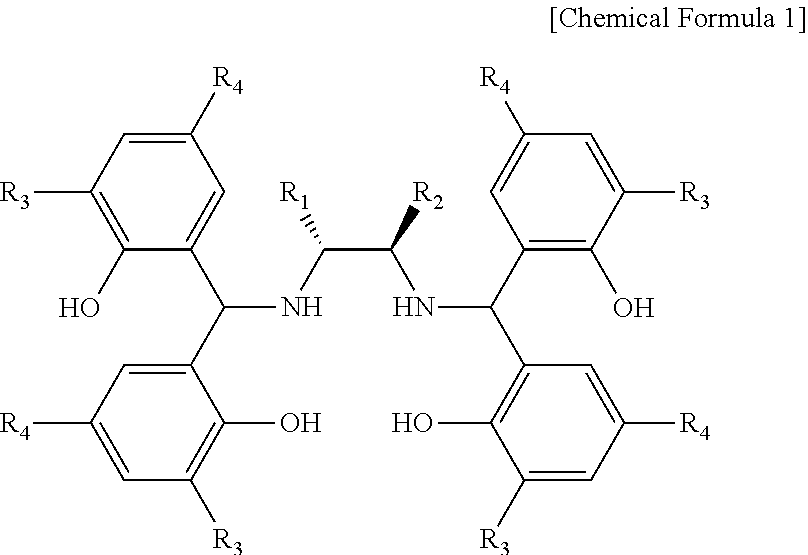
C1([R3])=C(O)C(C(C2=CC([R4])=CC([R3])=C2O)NC(C([R2])NC(C2=C(O)C([R3])=CC([R4])=C2)C2=C(O)C([R3])=CC([R4])=C2)[R1])=CC([R4])=C1
